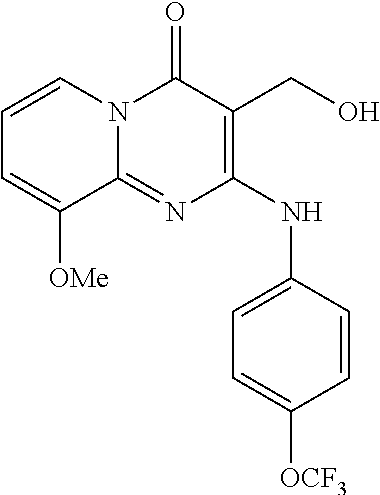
C1=CN2C(=NC(NC3=CC=C([OCF3])C=C3)=C(CO)C2=O)C([OMe])=C1
